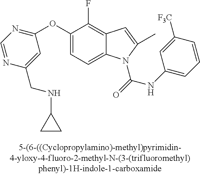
C1(OC2=NC=NC(CNC3CC3)=C2)=CC=C2C(=C1F)C=C(C)N2C(NC1=CC=CC([F3C])=C1)=O
